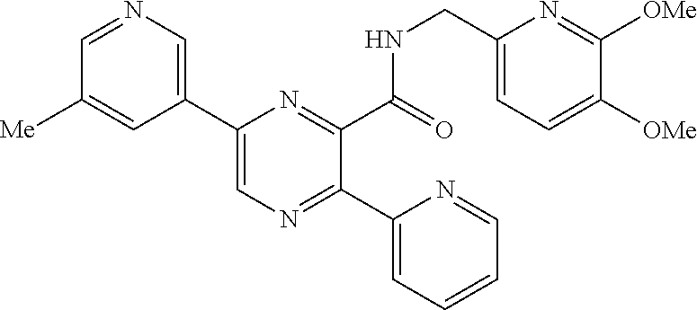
C1(C2=CN=C(C3=CC=CC=N3)C(C(NCC3=CC=C([OMe])C([OMe])=N3)=O)=N2)=CN=CC([Me])=C1
